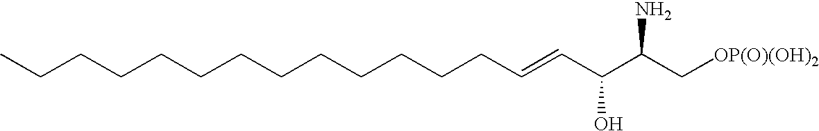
C(CCCCCCCCCCCC=CC(C(C[OP(O)(OH)2])N)O)C
